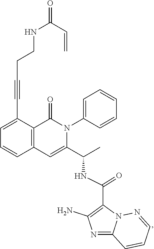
C1=C(C#CCCNC(C=C)=O)C2=C(C=C1)C=C(C(C)NC(C1=C(N)N=C3N1N=CC=C3)=O)N(C1=CC=CC=C1)C2=O
